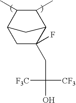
C1C(CC(O)([F3C])[CF3])(F)C2C(C)C(C)C1C2
